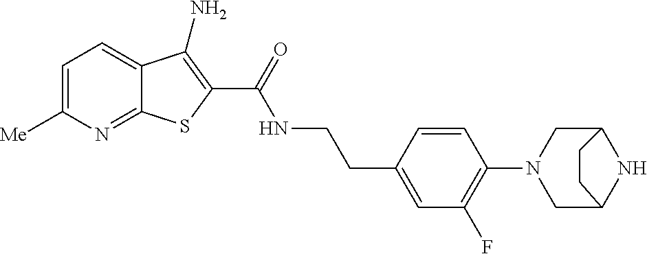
C1=C([Me])N=C2C(=C1)C(N)=C(C(=O)NCCC1=CC(F)=C(N3CC4NC(C3)CC4)C=C1)S2
